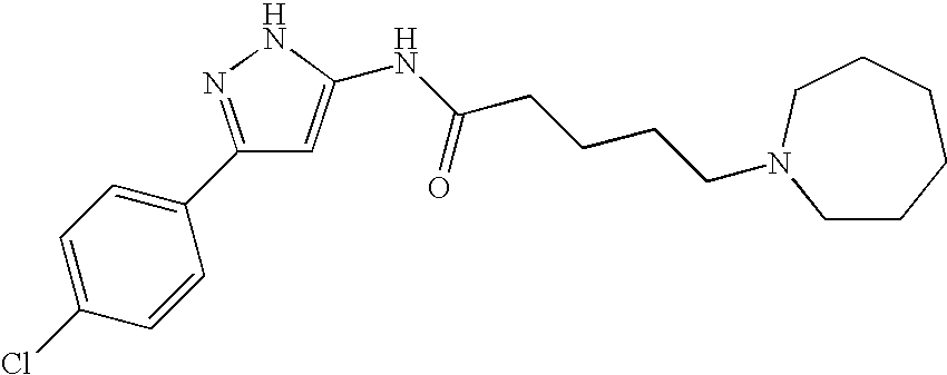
C1(C2=NNC(NC(=O)CCCCN3CCCCCC3)=C2)=CC=C(Cl)C=C1
